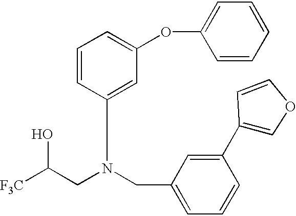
[F3C]C(CN(CC1=CC=CC(C2=COC=C2)=C1)CC1=CC(OC2=CC=CC=C2)=CC=C1)O
